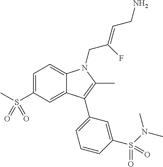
C1=C(S(C)(=O)=O)C=C2C(=C1)N(CC(=CCN)F)C(C)=C2C1=CC=CC(S(N(C)C)(=O)=O)=C1
